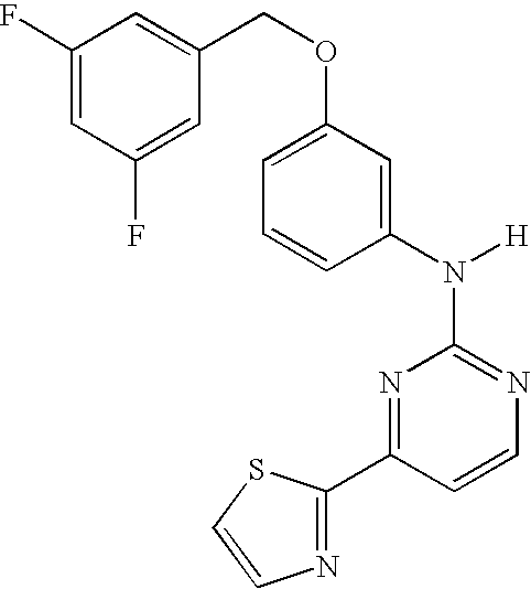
N1=C(N([H])C2=CC(OCC3=CC(F)=CC(F)=C3)=CC=C2)N=C(C2=NC=CS2)C=C1
